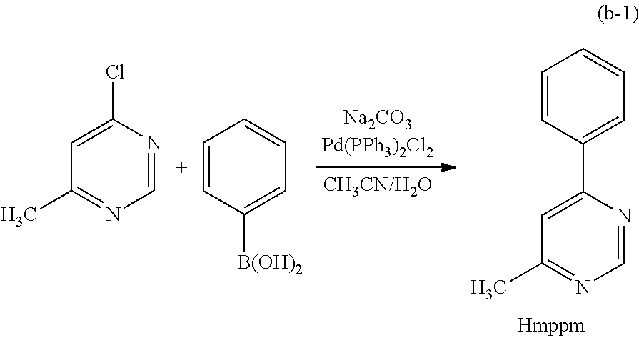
C1=NC(Cl)=CC(C)=N1.C1=C([B(OH)2])C=CC=C1.C1=NC(C2=CC=CC=C2)=CC(C)=N1
